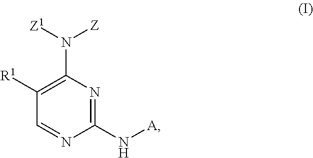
C1=NC(N[A])=NC(N([Z1])[Z])=C1[R1]
